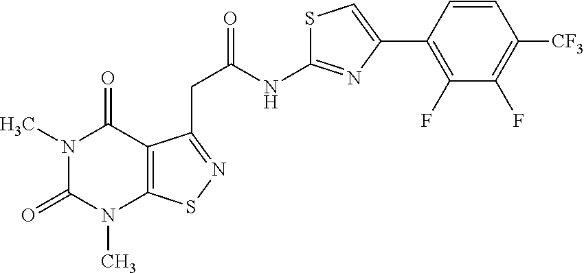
N1(C)C(=O)N(C)C2=C(C1=O)C(CC(NC1=NC(C3=C(F)C(F)=C([CF3])C=C3)=CS1)=O)=NS2
